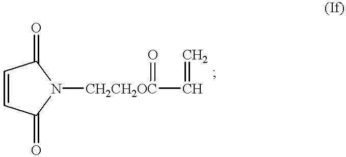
C1=CC(=O)N([CH2CH2OC](C=C)=O)C1=O
